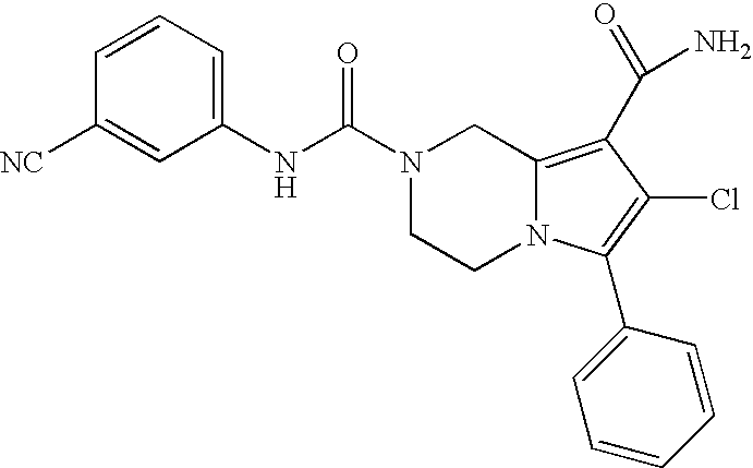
C1=CC=C(NC(=O)N2CCN3C(=C(C(N)=O)C(Cl)=C3C3=CC=CC=C3)C2)C=C1[NC]
